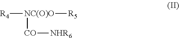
[R4][NC(O)O]([R5])[CO][NHR6]
